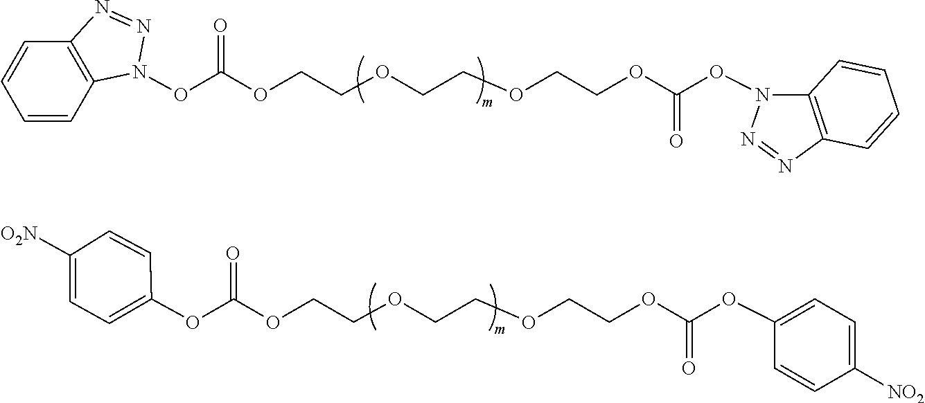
C(OCCOCCOC(ON1C2=C(N=N1)C=CC=C2)=O)COC(ON1C2=C(C=CC=C2)N=N1)=O.C(OCCOCCOC(OC1=CC=C([NO2])C=C1)=O)COC(OC1=CC=C([O2N])C=C1)=O
